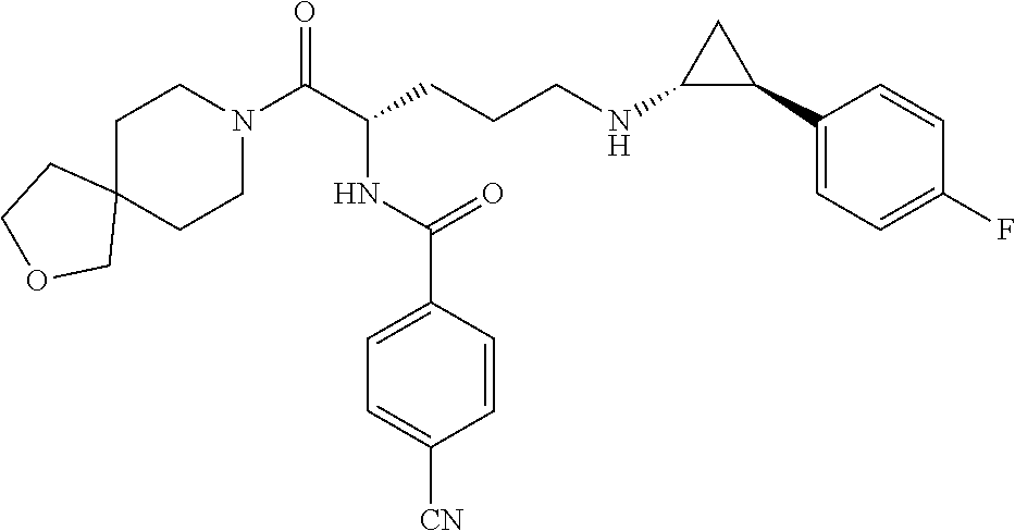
C1C2(CCN(C(C(CCCNC3C(C4=CC=C(F)C=C4)C3)NC(C3=CC=C([CN])C=C3)=O)=O)C1)CCOC2
